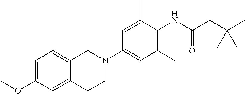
C1(OC)=CC=C2C(=C1)CCN(C1=CC(C)=C(NC(CC(C)(C)C)=O)C(C)=C1)C2
